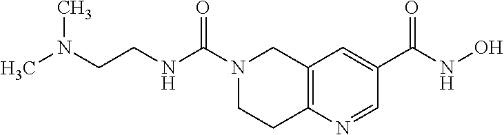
C12=C(N=CC(C(NO)=O)=C1)CCN(C(NCCN(C)C)=O)C2
